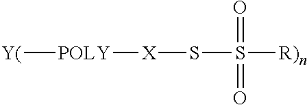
[Y(][POLY][X]SS([R)n])(=O)=O
